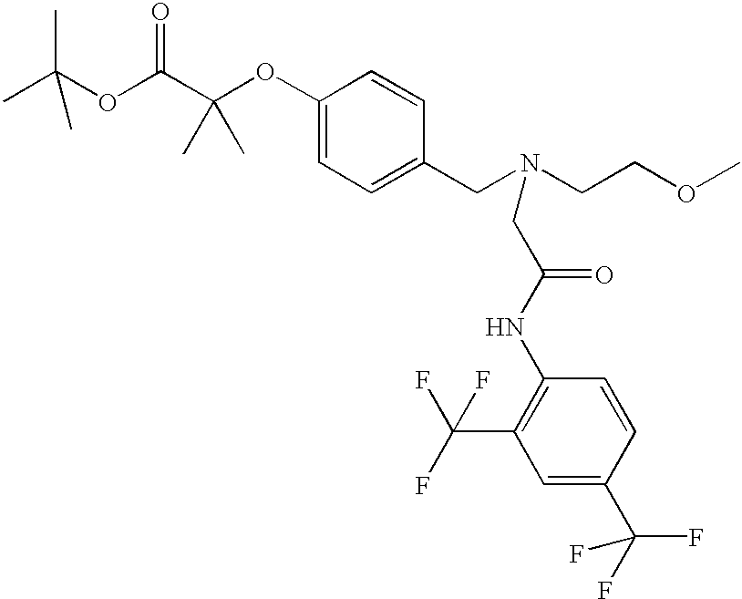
C1=C(OC(C(OC(C)(C)C)=O)(C)C)C=CC(CN(CCOC)CC(NC2=C(C(F)(F)F)C=C(C(F)(F)F)C=C2)=O)=C1
